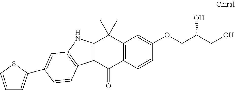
C12=C(C=CC(OCC(CO)O)=C1)C(=O)C1=C(C2(C)C)NC2=C1C=CC(C1=CC=CS1)=C2
